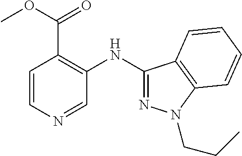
C1=CN=CC(NC2=NN(CCC)C3=C2C=CC=C3)=C1C(OC)=O
